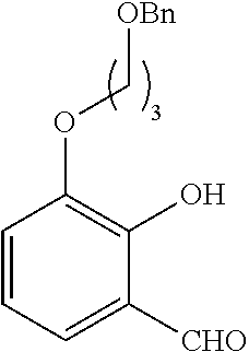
C1=CC=C([CHO])C(O)=C1OC[OBn]
